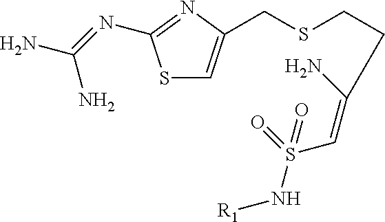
S1C=C(CSCCC(=CS(N[R1])(=O)=O)N)N=C1N=C(N)N
